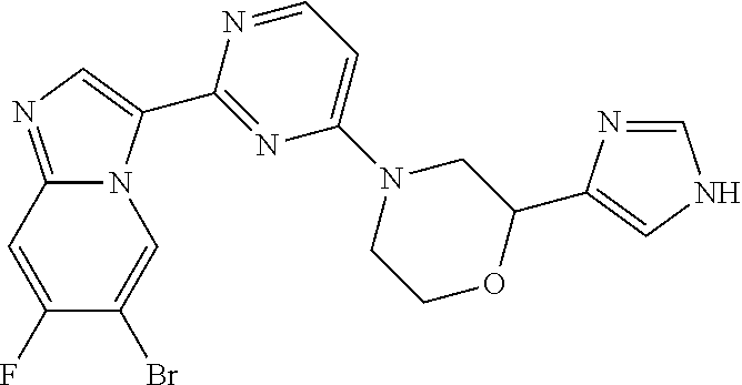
C12=NC=C(C3=NC(N4CCOC(C5=CNC=N5)C4)=CC=N3)N1C=C(Br)C(F)=C2
